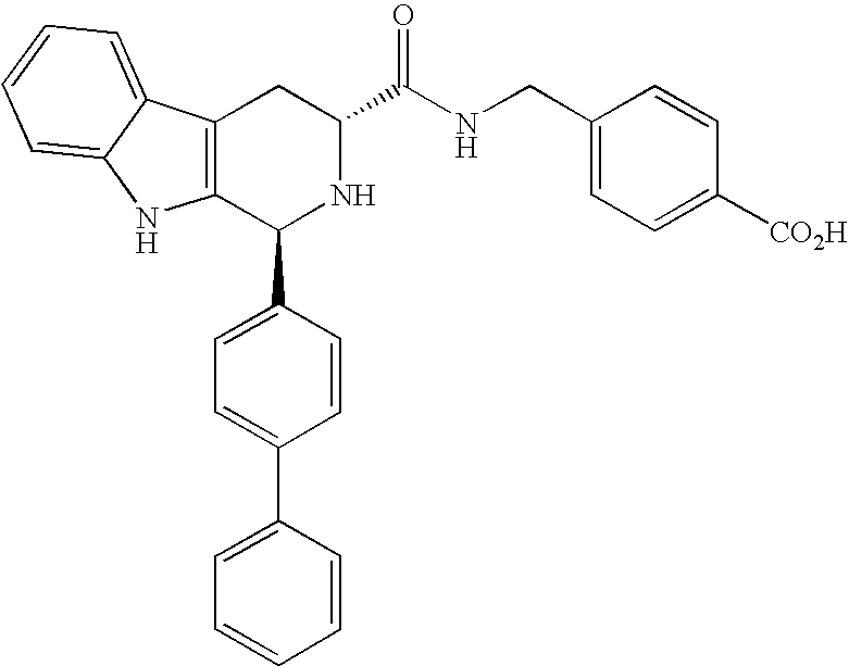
C12=C(C(C3=CC=C(C4=CC=CC=C4)C=C3)NC(C(NCC3=CC=C([CO2H])C=C3)=O)C1)NC1=CC=CC=C21
